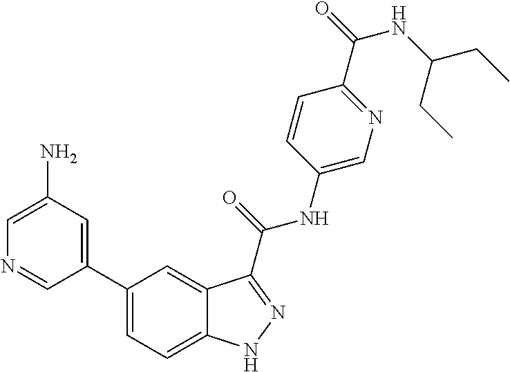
C1(N)=CN=CC(C2=CC=C3C(=C2)C(C(NC2=CN=C(C(=O)NC(CC)CC)C=C2)=O)=NN3)=C1
